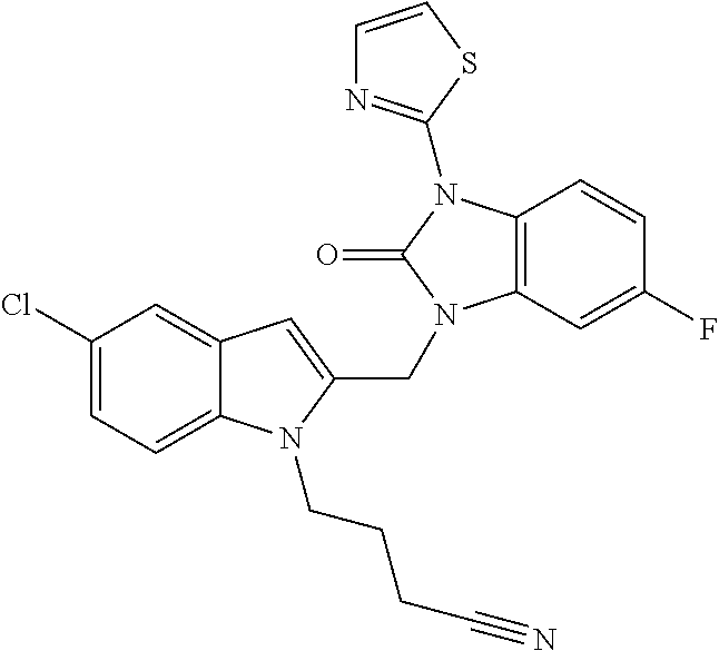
C12=CC(Cl)=CC=C1N(CCCC#N)C(CN1C3=C(C=CC(F)=C3)N(C3=NC=CS3)C1=O)=C2
